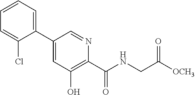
C1(C2=CC=CC=C2Cl)=CC(O)=C(C(=O)NCC([OCH3])=O)N=C1
